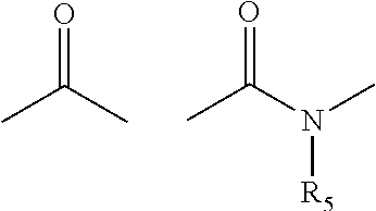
O=C(C)C.O=C(N(C)[R5])C
